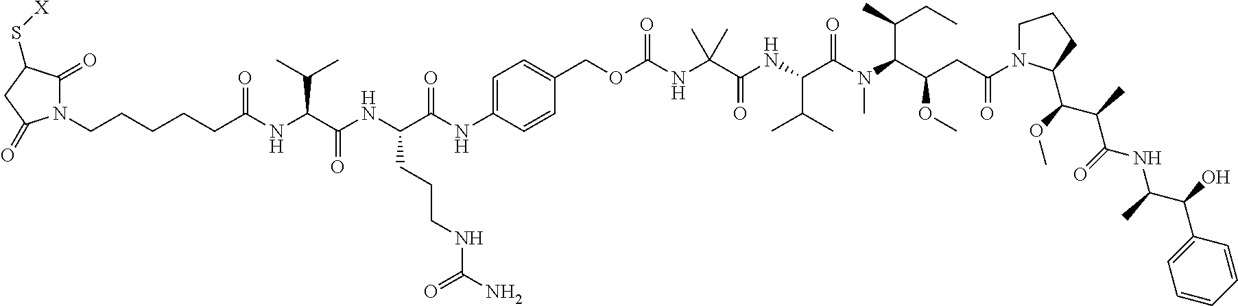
N1(CCCCCC(NC(C(NC(C(NC2=CC=C(COC(NC(C(NC(C(N(C(C(OC)CC(N3CCCC3C(OC)C(C)C(=O)NC(C(O)C3=CC=CC=C3)C)=O)C(CC)C)C)=O)C(C)C)=O)(C)C)=O)C=C2)=O)CCCNC(N)=O)=O)C(C)C)=O)C(=O)C(S[X])CC1=O
